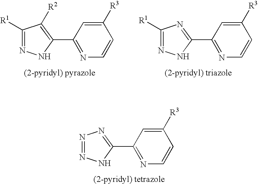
C1([R3])=CC(C2=NN=NN2)=NC=C1.[(2-pyridyl) tetrazole].C1([R3])=CC(C2=C([R2])C([R1])=NN2)=NC=C1.[(2-pyridyl) pyrazole].C1([R3])=CC(C2=NC([R1])=NN2)=NC=C1.[(2-pyridyl) triazole]
